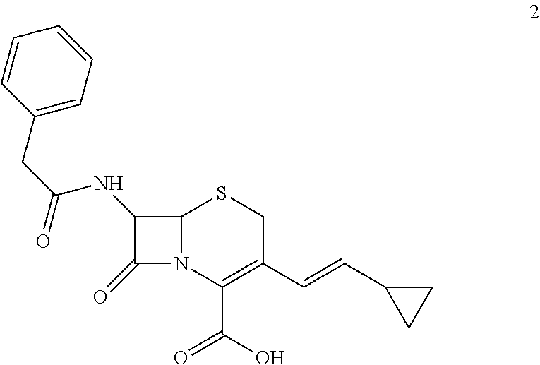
C1=CC(CC(=O)NC2C(=O)N3C2SCC(C=CC2CC2)=C3C(O)=O)=CC=C1
